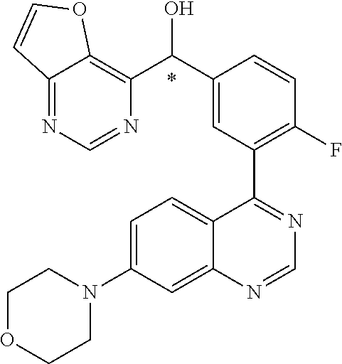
C1=C(N2CCOCC2)C=C2C(=C1)C(C1=C(F)C=CC(C(O)C3=C4C(=NC=N3)C=CO4)=C1)=NC=N2.*
